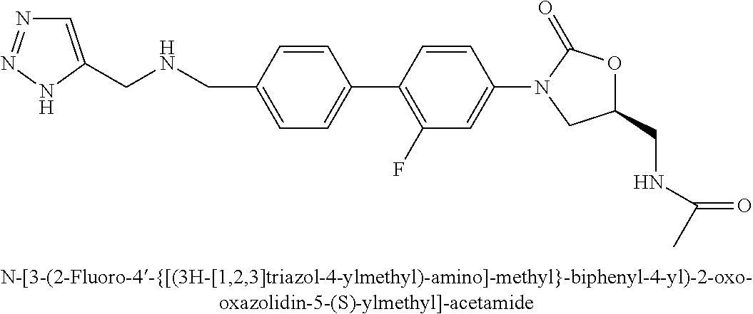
C1=C(CNCC2=CC=C(C3=C(F)C=C(N4CC(CNC(=O)C)OC4=O)C=C3)C=C2)NN=N1
